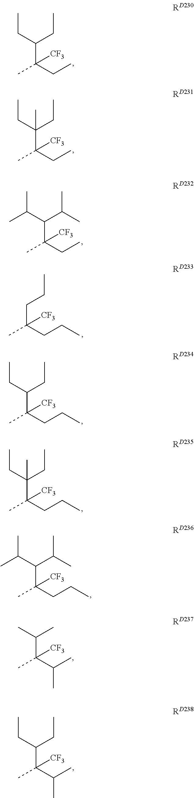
C(CC)(C(CC)(C)[CF3])CC.C(CC)(C(CC)(C)[CF3])(CC)C.C(C(C)C)(C(CC)(C)[CF3])C(C)C.C(C)(C(C(C)C)(C)[CF3])C.C(CC)(C(C(C)C)(C)[CF3])CC.C(CC)C(CCC)(C)[CF3].C(CC)(C(CCC)(C)[CF3])CC.C(CC)(C(CCC)(C)[CF3])(CC)C.C(C(C)C)(C(CCC)(C)[CF3])C(C)C
